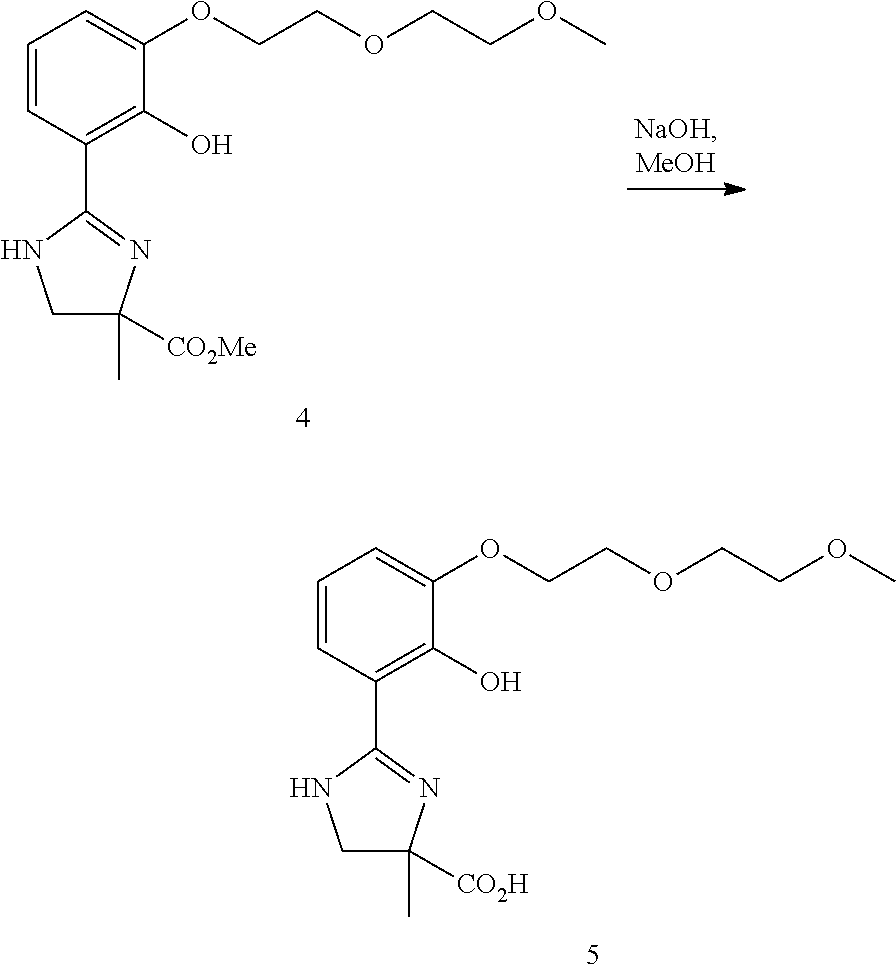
C1=CC(C2=NC(C)([CO2Me])CN2)=C(O)C(OCCOCCOC)=C1.C1=CC(C2=NC(C)([CO2H])CN2)=C(O)C(OCCOCCOC)=C1
